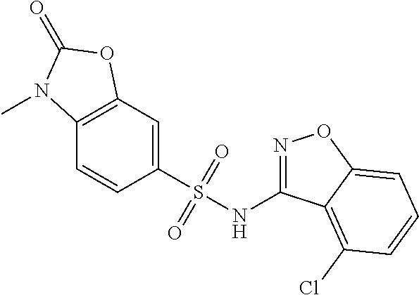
C12=C(C=C(S(NC3=NOC4=CC=CC(Cl)=C34)(=O)=O)C=C1)OC(=O)N2C
